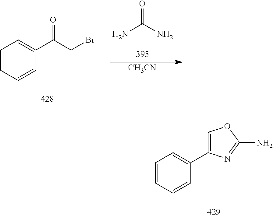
NC(N)=O.C1=CC=CC(C(CBr)=O)=C1.[CH3CN].C1=CC=CC(C2=COC(N)=N2)=C1
